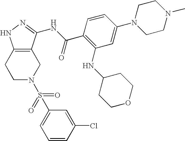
C1C2=C(CCN1S(C1=CC=CC(Cl)=C1)(=O)=O)NN=C2NC(C1=C(NC2CCOCC2)C=C(N2CCN(C)CC2)C=C1)=O
